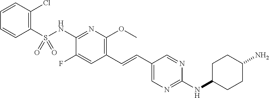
C1(S(NC2=NC(OC)=C(C=CC3=CN=C(NC4CCC(N)CC4)N=C3)C=C2F)(=O)=O)=C(Cl)C=CC=C1
